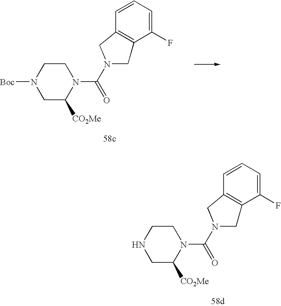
C1C([CO2Me])N(C(N2CC3=C(C2)C=CC=C3F)=O)CCN1.C1C([CO2Me])N(C(N2CC3=C(C2)C=CC=C3F)=O)CCN1[Boc]
